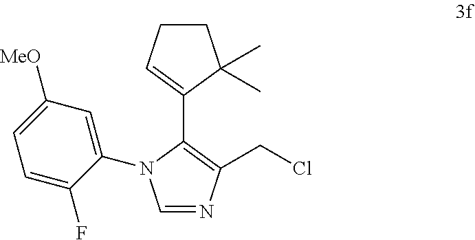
C(C1=C(C2=CCCC2(C)C)N(C2=CC([MeO])=CC=C2F)C=N1)Cl
